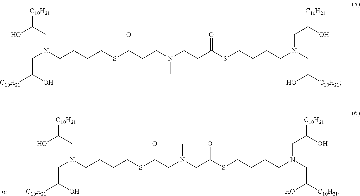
C(N(CCCCSC(CN(CC(SCCCCN(CC([C10H21])O)CC([C10H21])O)=O)C)=O)CC([C10H21])O)C([C10H21])O.C(N(CCCCSC(CCN(CCC(SCCCCN(CC([C10H21])O)CC([C10H21])O)=O)C)=O)CC([C10H21])O)C([C10H21])O
